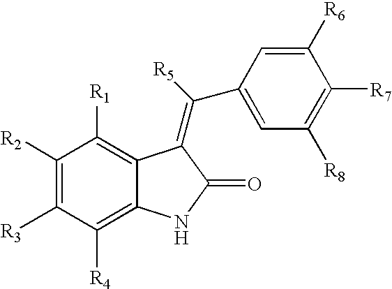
C1([R1])=C2C(=C([R4])C([R3])=C1[R2])NC(=O)C2=C([R5])C1=CC([R8])=C([R7])C([R6])=C1
